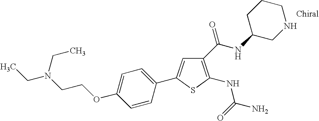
C1(NC(N)=O)=C(C(=O)NC2CNCCC2)C=C(C2=CC=C(OCCN(CC)CC)C=C2)S1
